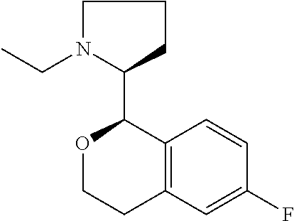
O1CCC2=C(C1C1N(CC)CCC1)C=CC(F)=C2
